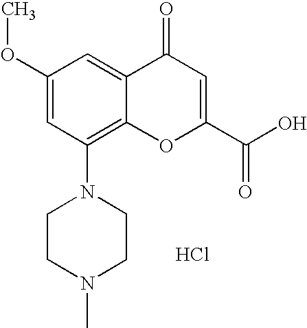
C1(OC)=CC(N2CCN(C)CC2)=C2C(=C1)C(=O)C=C(C(O)=O)O2.Cl
